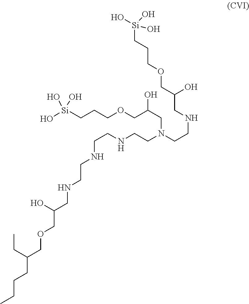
[Si](CCCOCC(CNCCN(CCNCCNCCNCC(COCC(CCCC)CC)O)CC(O)COCCC[Si](O)(O)O)O)(O)(O)O
